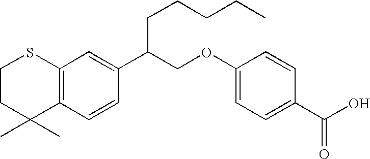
C1CC(C)(C)C2=C(S1)C=C(C(COC1=CC=C(C(O)=O)C=C1)CCCCC)C=C2
